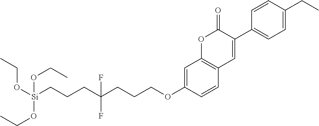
C1=C(CC)C=CC(C2=CC3=C(OC2=O)C=C(OCCCC(CCC[Si](OCC)(OCC)OCC)(F)F)C=C3)=C1
